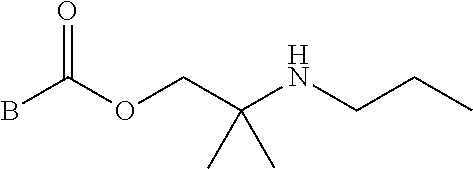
BC(OCC(NCCC)(C)C)=O
